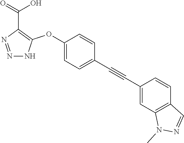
N1=NC(C(=O)O)=C(OC2=CC=C(C#CC3=CC4=C(C=C3)C=NN4C)C=C2)N1
